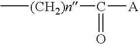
C[(CH2)n]C([A])=O
